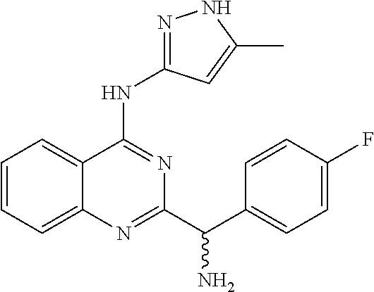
C1=CC=C2C(=C1)C(NC1=NNC(C)=C1)=NC(C(C1=CC=C(F)C=C1)N)=N2
